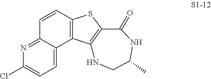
C1=CC2=NC(Cl)=CC=C2C2=C1SC1=C2NCC(C)NC1=O
